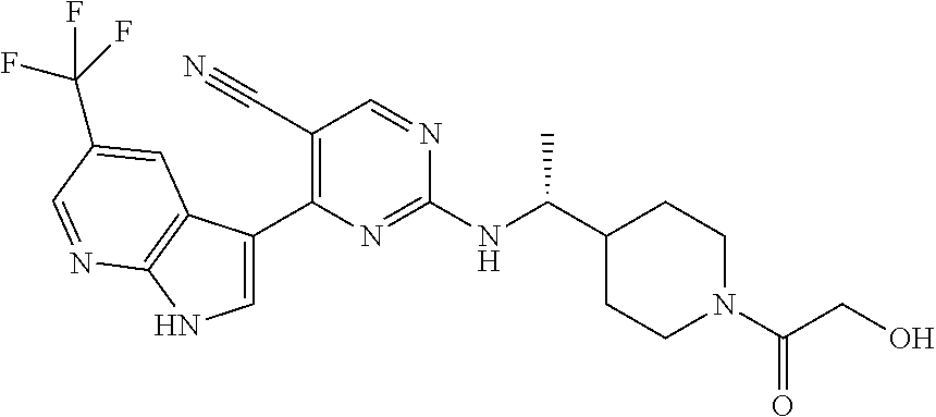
C1(C#N)=C(C2=CNC3=C2C=C(C(F)(F)F)C=N3)N=C(NC(C2CCN(C(CO)=O)CC2)C)N=C1
